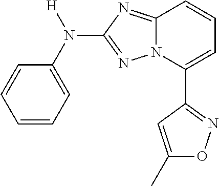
C1=CC=C(N([H])C2=NN3C(=N2)C=CC=C3C2=NOC(C)=C2)C=C1
